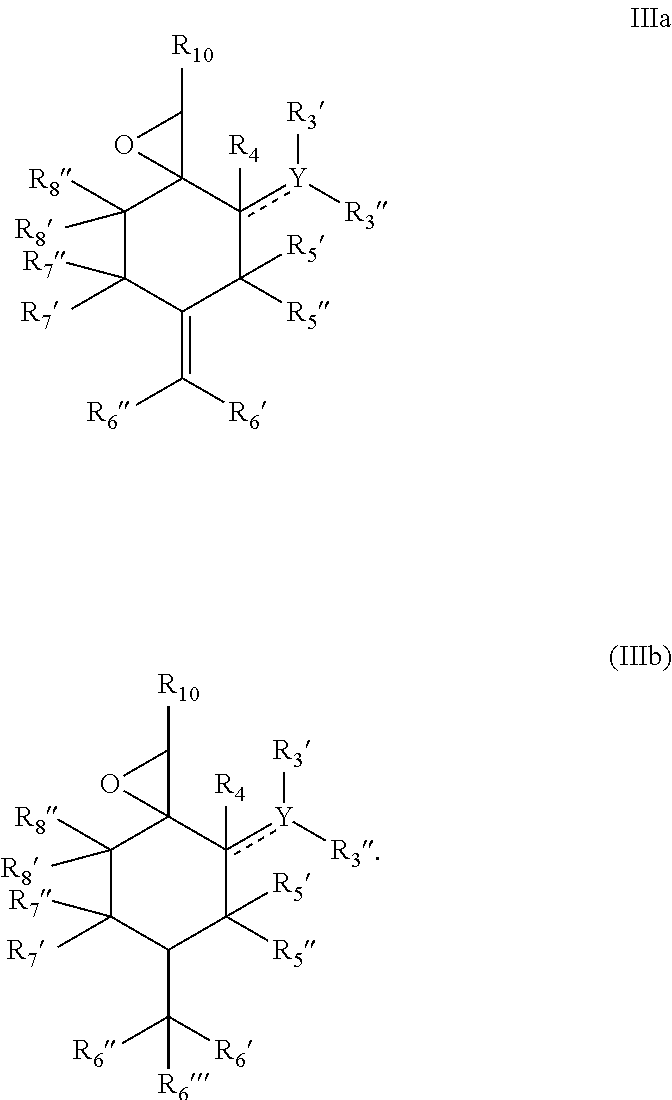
C1([R8])([R8])C([R7])([R7])C(=C([R6])[R6])C([R5])([R5])c([Y]([R3])[R3])([R4])C12C([R10])O2.C1([R8])([R8])C([R7])([R7])C(C([R6])([R6])[R6])C([R5])([R5])c([Y]([R3])[R3])([R4])C12C([R10])O2
